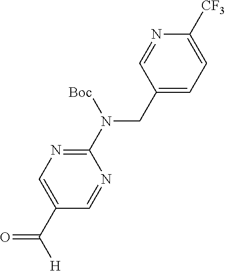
C1(CN(C2=NC=C(C([H])=O)C=N2)[Boc])=CC=C([CF3])N=C1
